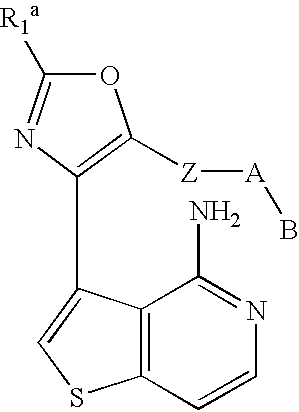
O1C([R1a])=NC(C2=CSC3=C2C(N)=NC=C3)=C1[Z][A]B
